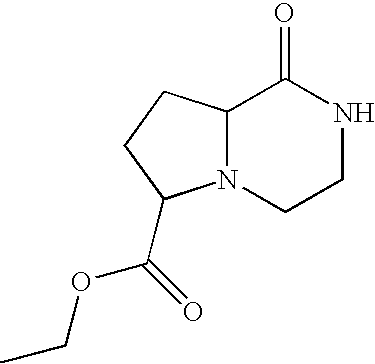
C12N(CCNC1=O)C(C(=O)OCC)CC2
